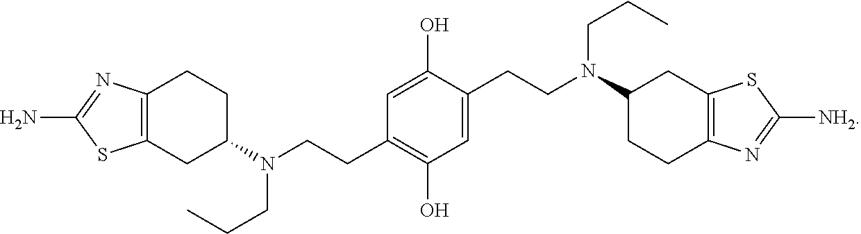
C1=C(O)C(CCN(C2CCC3=C(C2)SC([NH2])=N3)CCC)=CC(O)=C1CCN(C1CCC2=C(C1)SC(N)=N2)CCC
